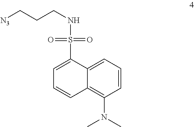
C1=CC=C2C(=C1N(C)C)C=CC=C2S(NCCC[N3])(=O)=O
